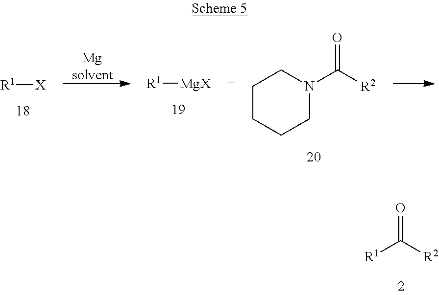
[R1]C([R2])=O.[Mgsolvent].[R1][X].[R1][MgX].C1CCCN(C([R2])=O)C1
